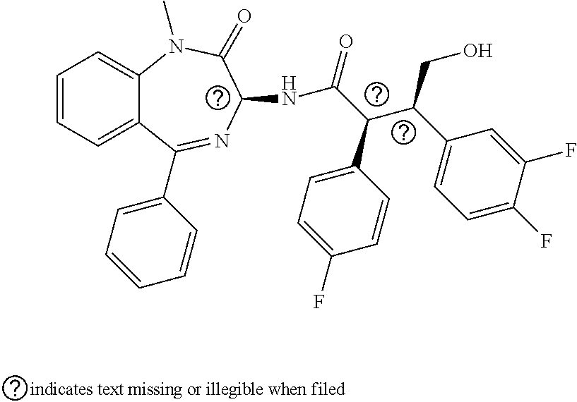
C1=CC=C2C(=C1)N(C)C(=O)C(NC(=O)C(C1=CC=C(F)C=C1)C(CO)C1=CC=C(F)C(F)=C1)N=C2C1=CC=CC=C1
